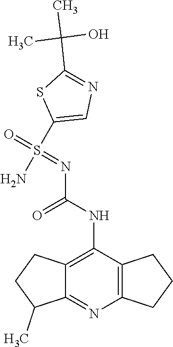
C12=C(NC(=O)N=S(=O)(C3=CN=C(C(C)(O)C)S3)N)C3=C(N=C1C(C)CC2)CCC3
